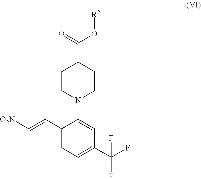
C1CN(C2=CC(C(F)(F)F)=CC=C2C=C[O2N])CCC1C(=O)O[R2]
